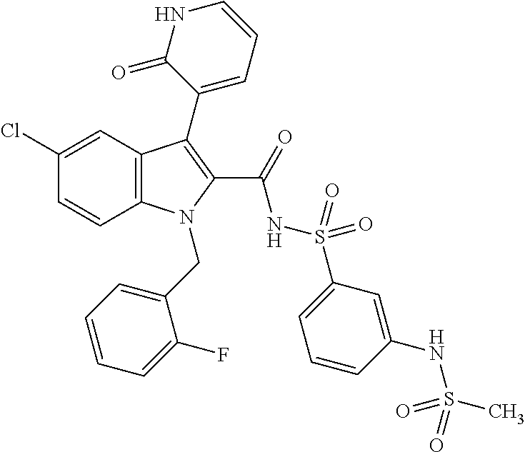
C1(Cl)=CC2=C(C=C1)N(CC1=CC=CC=C1F)C(C(=O)NS(=O)(=O)C1=CC=CC(NS(C)(=O)=O)=C1)=C2C1=CC=CNC1=O
